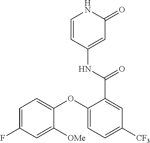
C1=CC(NC(=O)C2=CC([CF3])=CC=C2OC2=CC=C(F)C=C2[OMe])=CC(=O)N1
